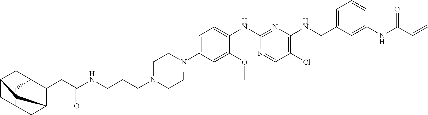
C1=C(CNC2=C(Cl)C=NC(NC3=CC=C(N4CCN(CCCNC(CC5C6CC7CC5CC(C7)C6)=O)CC4)C=C3OC)=N2)C=C(NC(C=C)=O)C=C1
